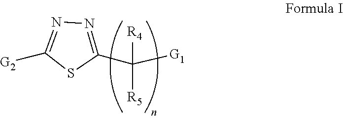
[R4]C([R5])(C1=NN=C([G2])S1)[G1]
